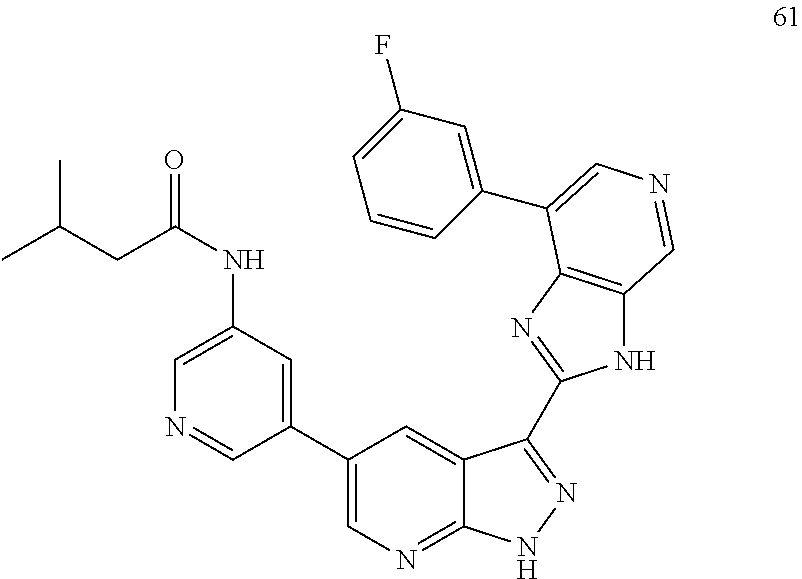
C(CC(NC1=CN=CC(C2=CN=C3C(=C2)C(C2=NC4=C(N2)C=NC=C4C2=CC(F)=CC=C2)=NN3)=C1)=O)(C)C
